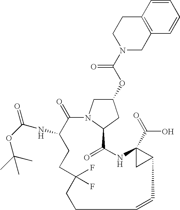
C1(=O)C(NC(=O)OC(C)(C)C)CCC(F)(F)CCC=CC2C(C(=O)O)(NC(=O)C3N1CC(OC(N1CC4=C(CC1)C=CC=C4)=O)C3)C2
